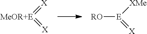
[MeOR+E](=[X])=[X].[RO][E]([XMe])=[X]
